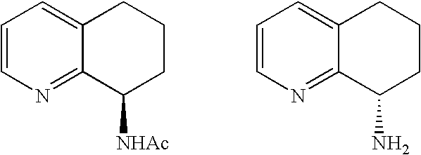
C1=CN=C2C(=C1)CCCC2[NHAc].C1=CN=C2C(=C1)CCCC2N
